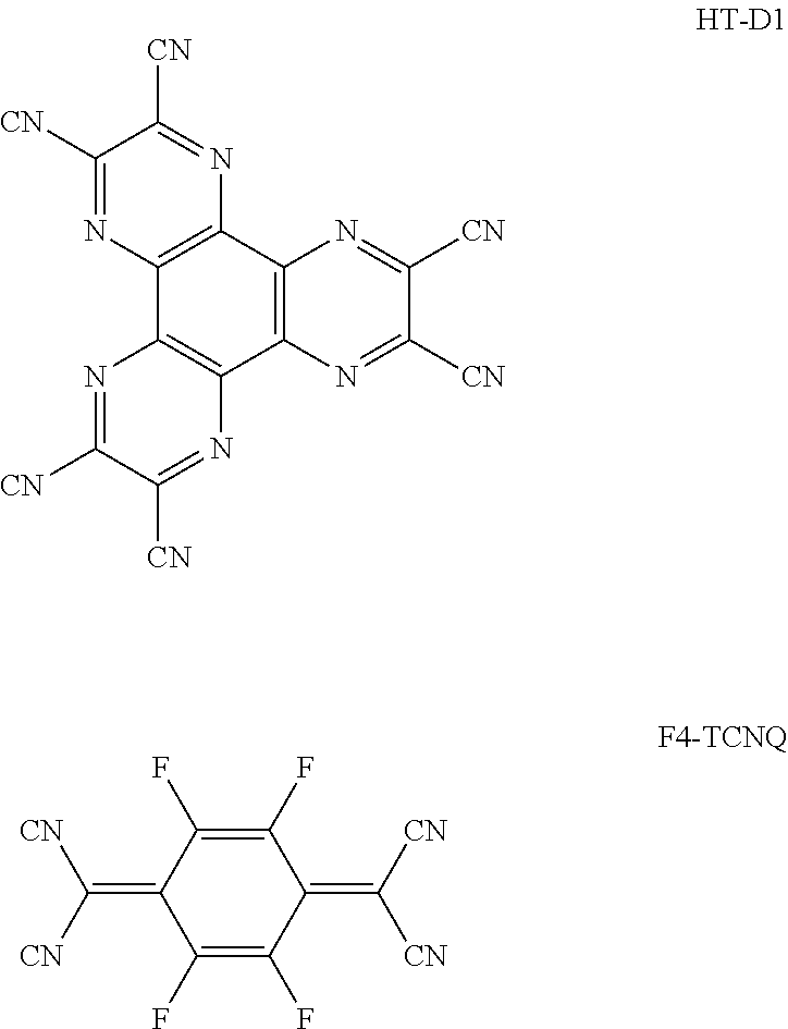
C1([CN])=NC2=C(N=C1[CN])C1=C(C3=C2N=C([CN])C([CN])=N3)N=C([CN])C([CN])=N1.C1(F)=C(F)C(=C([CN])[CN])C(F)=C(F)C1=C([CN])[CN]
